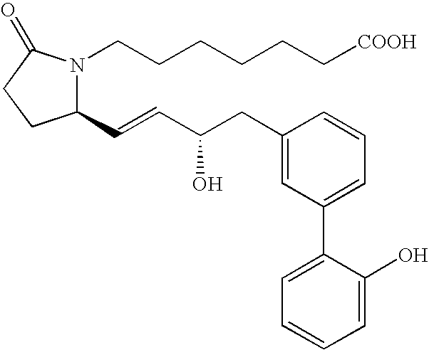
N1(CCCCCC[COOH])C(C=CC(CC2=CC(C3=CC=CC=C3O)=CC=C2)O)CCC1=O
